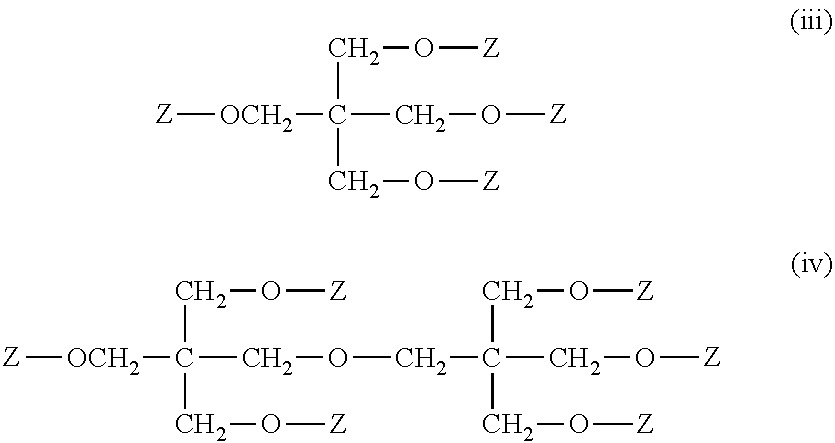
[Z][OCH2]C(CO[Z])(CO[Z])CO[Z].[Z][OCH2]C(COCC(CO[Z])(CO[Z])CO[Z])(CO[Z])CO[Z]
